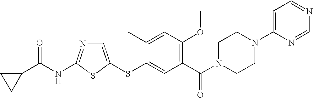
C1=C(SC2=CC(C(N3CCN(C4=CC=NC=N4)CC3)=O)=C(OC)C=C2C)SC(NC(=O)C2CC2)=N1
